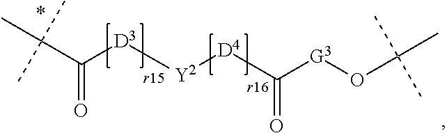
C(C(=O)[D3][Y2][D4]C([G3]OC(C)(C)C)=O)(C)(C)C
